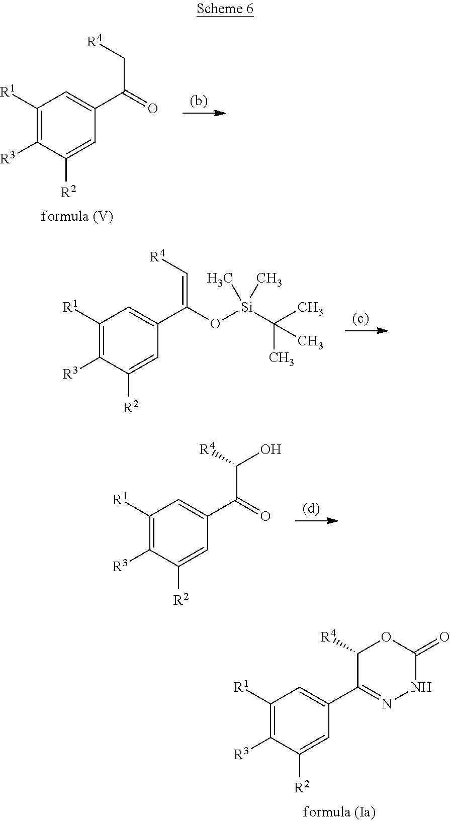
C1([R1])=C([R3])C([R2])=CC(C(=O)C[R4])=C1.C1([R1])=C([R3])C([R2])=CC(C(O[Si](C(C)(C)C)(C)C)=C[R4])=C1.C1([R1])=C([R3])C([R2])=CC(C(=O)C([R4])O)=C1.C1([R1])=C([R3])C([R2])=CC(C2=NNC(=O)OC2[R4])=C1
